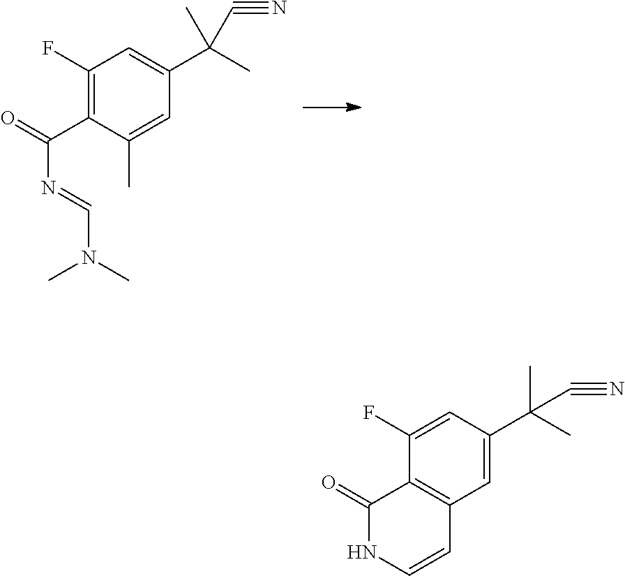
C1(F)=C(C(N=CN(C)C)=O)C(C)=CC(C(C)(C)C#N)=C1.C1(F)=CC(C(C)(C)C#N)=CC2=C1C(=O)NC=C2
